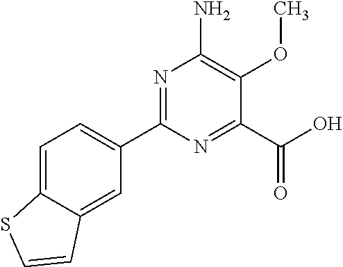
C1(C2=CC=C3C(=C2)C=CS3)=NC(N)=C(OC)C(C(=O)O)=N1
